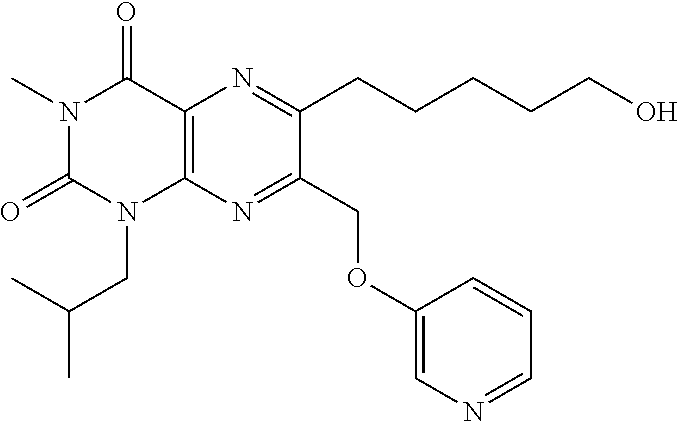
C12=C(N=C(COC3=CN=CC=C3)C(CCCCCO)=N1)N(CC(C)C)C(=O)N(C)C2=O
